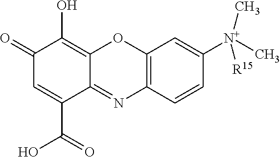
C1(=O)C=C(C(=O)O)C2=NC3=C(OC2=C1O)C=C([N+](C)(C)[R15])C=C3
